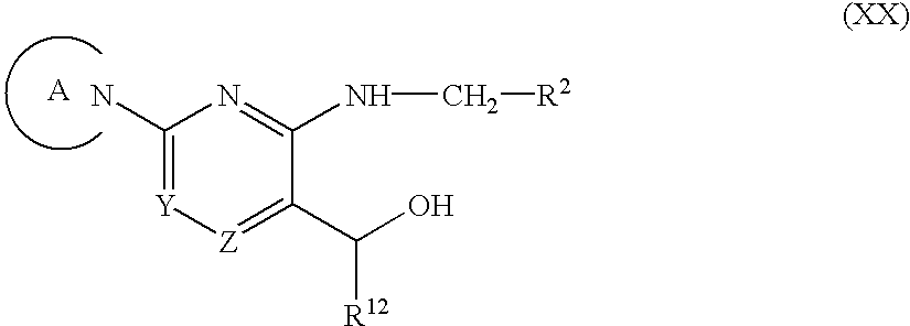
C1(N)=[Y][Z]=C(C(O)[R12])C(NC[R2])=N1.[A]
